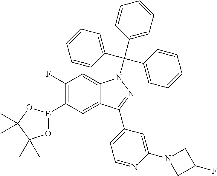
C1(F)=C(B2OC(C)(C)C(C)(C)O2)C=C2C(=C1)N(C(C1=CC=CC=C1)(C1=CC=CC=C1)C1=CC=CC=C1)N=C2C1=CC=NC(N2CC(F)C2)=C1
